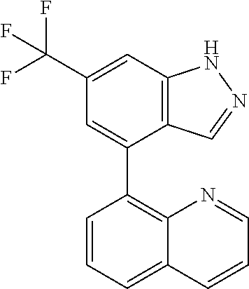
C1(C(F)(F)F)=CC2=C(C(C3=C4C(=CC=C3)C=CC=N4)=C1)C=NN2
